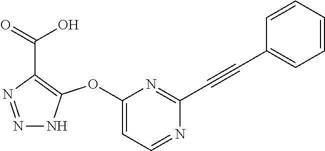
C1(OC2=C(C(=O)O)N=NN2)=CC=NC(C#CC2=CC=CC=C2)=N1
